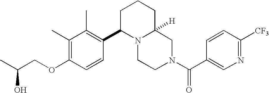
C(OC1=C(C)C(C)=C(C2N3C([H])(CN(C(=O)C4=CN=C([CF3])C=C4)CC3)CCC2)C=C1)C(C)O
